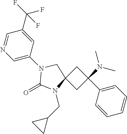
C1C(C2=CC=CC=C2)(N(C)C)CC12N(CC1CC1)C(=O)N(C1=CN=CC(C(F)(F)F)=C1)C2
